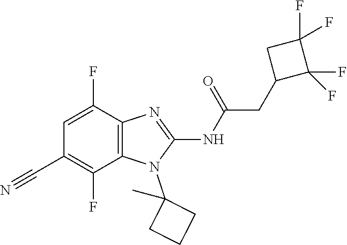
C1=C(F)C2=C(C(F)=C1C#N)N(C1(C)CCC1)C(NC(=O)CC1C(F)(F)C(F)(F)C1)=N2
